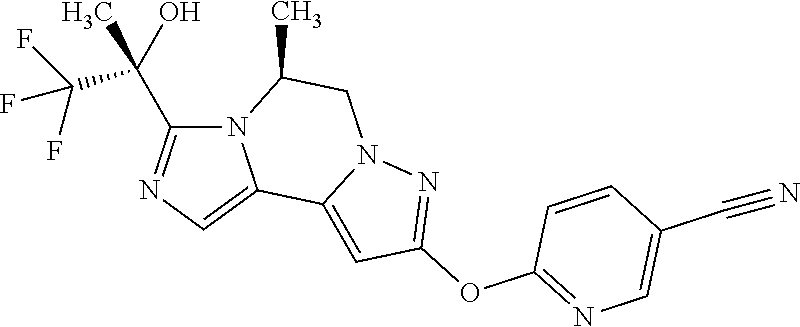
N12C(C(C(F)(F)F)(O)C)=NC=C1C1=CC(OC3=NC=C(C#N)C=C3)=NN1CC2C
